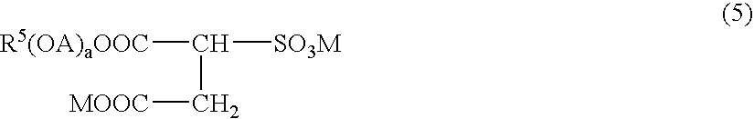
[R5(OA)aOOC]C([SO3M])C[MOOC]
